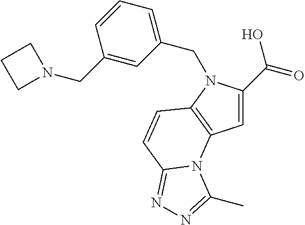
C1=C(C(=O)O)N(CC2=CC=CC(CN3CCC3)=C2)C2=C1N1C(=NN=C1C)C=C2
